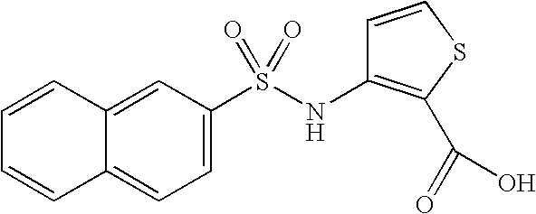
C12=CC(S(NC3=C(C(=O)O)SC=C3)(=O)=O)=CC=C1C=CC=C2
